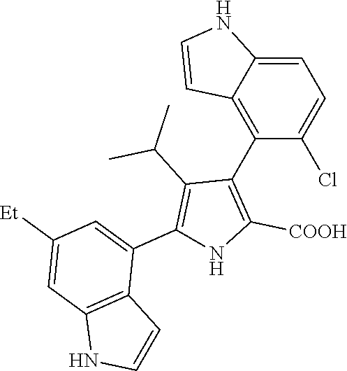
C1=C2C(=C(C3=C([COOH])NC(C4=CC([Et])=CC5=C4C=CN5)=C3C(C)C)C(Cl)=C1)C=CN2
